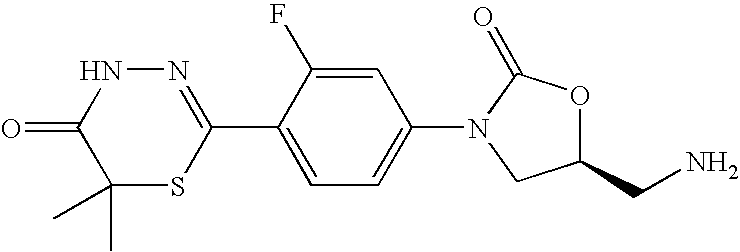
N1=C(C2=CC=C(N3CC(CN)OC3=O)C=C2F)SC(C)(C)C(=O)N1
